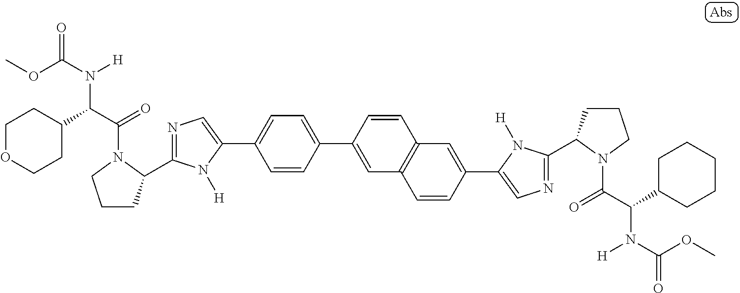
N1=C(C2CCCN2C(C(C2CCOCC2)N(C(OC)=O)[H])=O)N([H])C(C2=CC=C(C3=CC4=C(C=C(C5=CN=C(C6CCCN6C(C(C6CCCCC6)N(C(=O)OC)[H])=O)N5[H])C=C4)C=C3)C=C2)=C1
